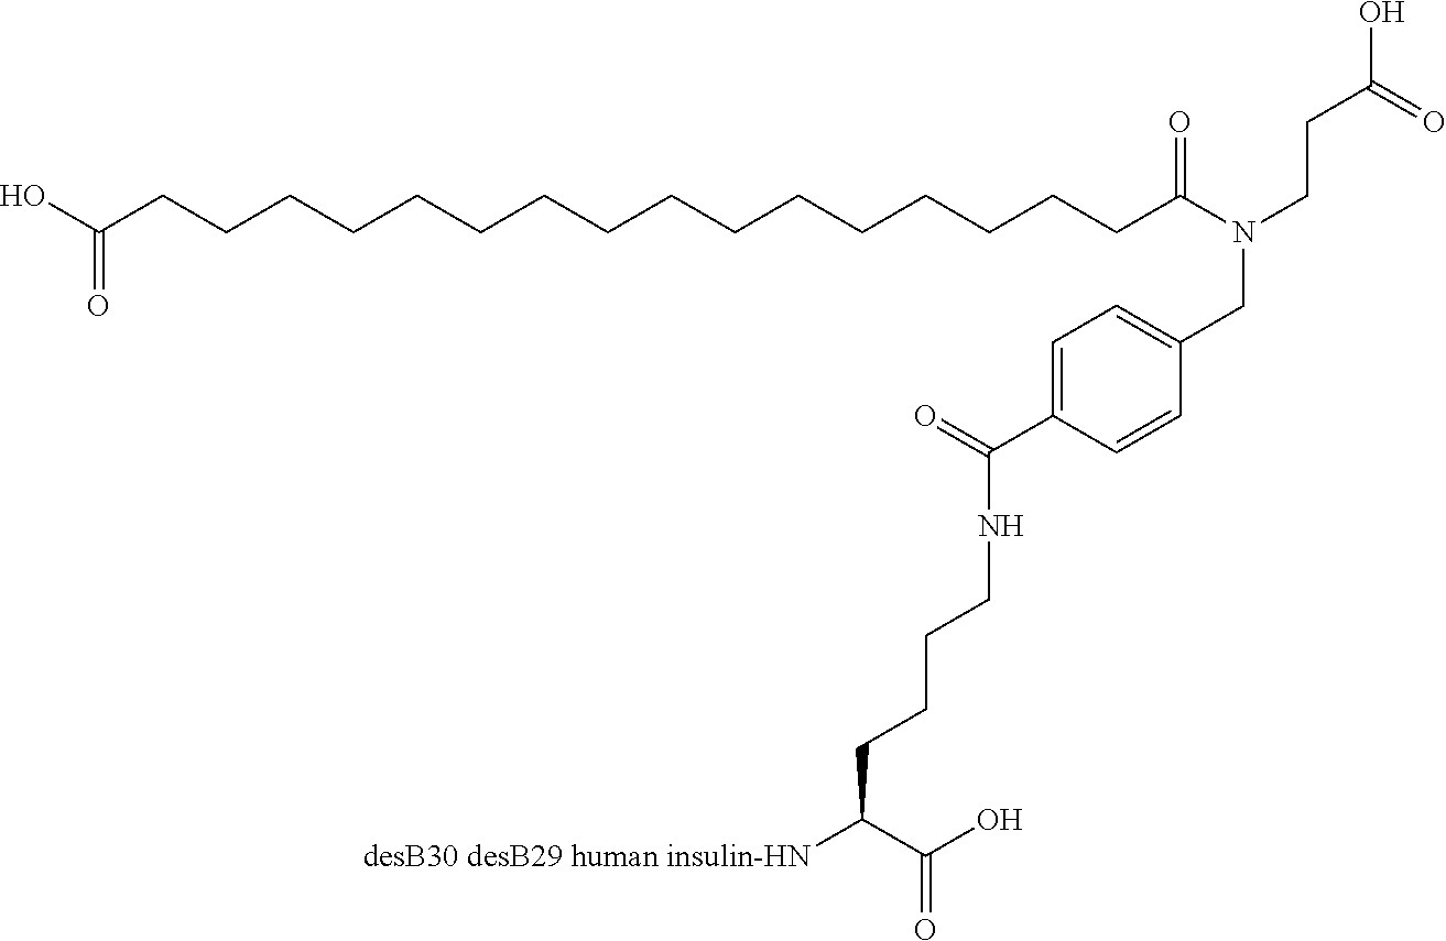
C(CCCCCCCCCCCCCCC(N(CCC(=O)O)CC1=CC=C(C(NCCCCC(C(O)=O)[desB30 desB29 human insulin-HN])=O)C=C1)=O)CC(O)=O
